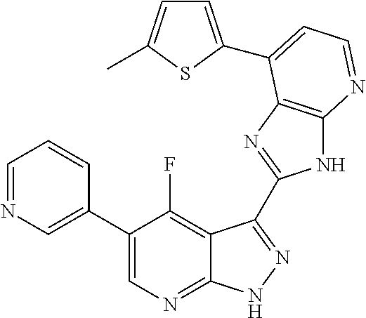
C1=NC=C(C2=CN=C3C(=C2F)C(C2=NC4=C(N2)N=CC=C4C2=CC=C(C)S2)=NN3)C=C1
